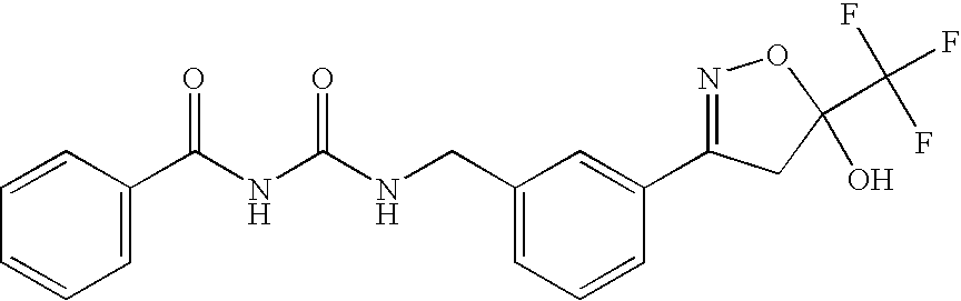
N(C(NCC1=CC=CC(C2=NOC(C(F)(F)F)(O)C2)=C1)=O)C(C1=CC=CC=C1)=O
